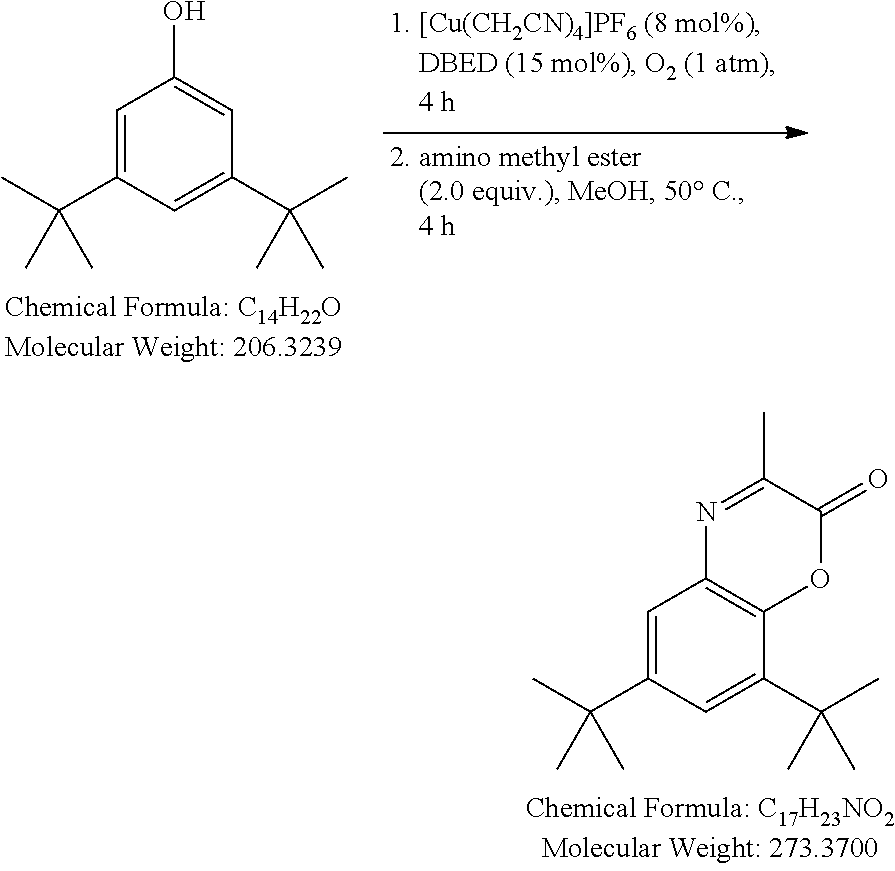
C1=C(C(C)(C)C)C=C(C(C)(C)C)C=C1O.C1=C(C(C)(C)C)C=C(C(C)(C)C)C2=C1N=C(C)C(=O)O2
